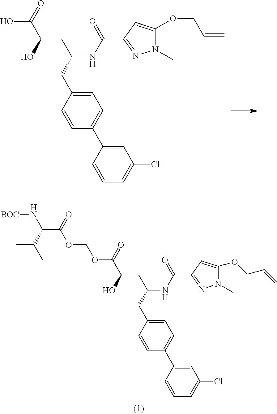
OC(C(O)CC(NC(C1=NN(C)C(OCC=C)=C1)=O)CC1=CC=C(C2=CC(Cl)=CC=C2)C=C1)=O.O(COC(C(O)CC(NC(C1=NN(C)C(OCC=C)=C1)=O)CC1=CC=C(C2=CC(Cl)=CC=C2)C=C1)=O)C(=O)C(N[BOC])C(C)C
